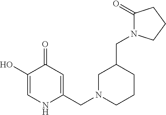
C1(O)=CNC(CN2CCCC(CN3C(=O)CCC3)C2)=CC1=O
